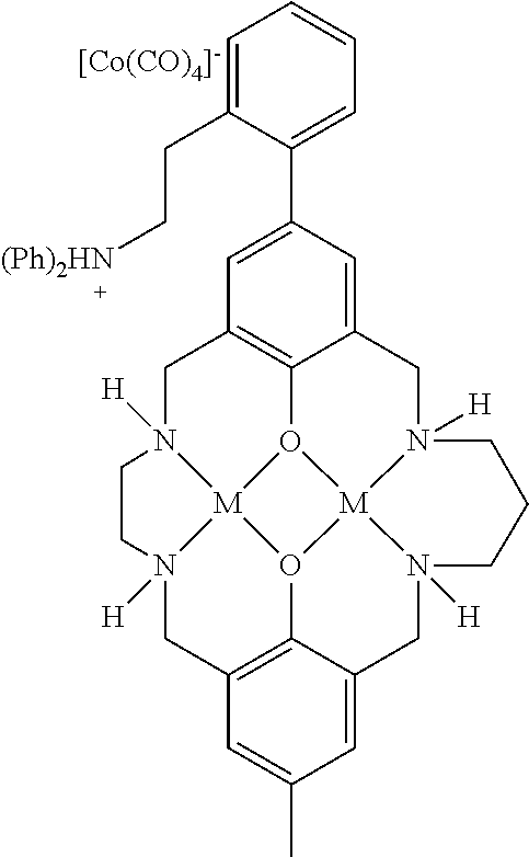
[[Co(CO)4]-].C1N2([H])[M]34O5C6=C1C=C(C1=CC=CC=C1CC[(Ph)2HN])C=C6CN1([H])[M]56O3C3=C(CN4([H])CC2)C=C(C)C=C3CN6([H])CCC1
